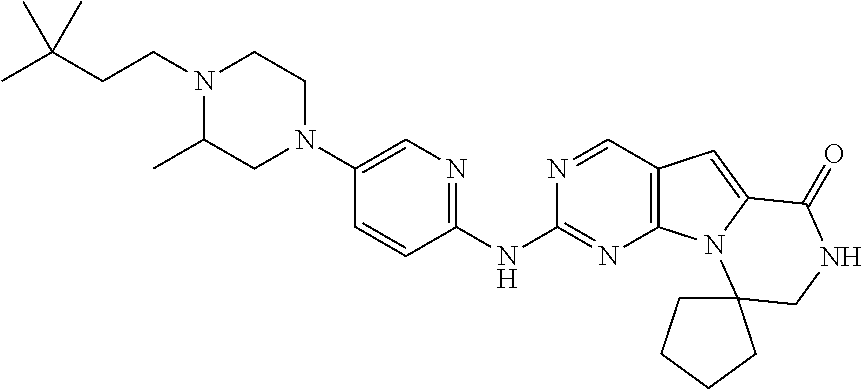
C1(N2CCN(CCC(C)(C)C)C(C)C2)=CN=C(NC2=NC3=C(C=N2)C=C2N3C3(CNC2=O)CCCC3)C=C1
